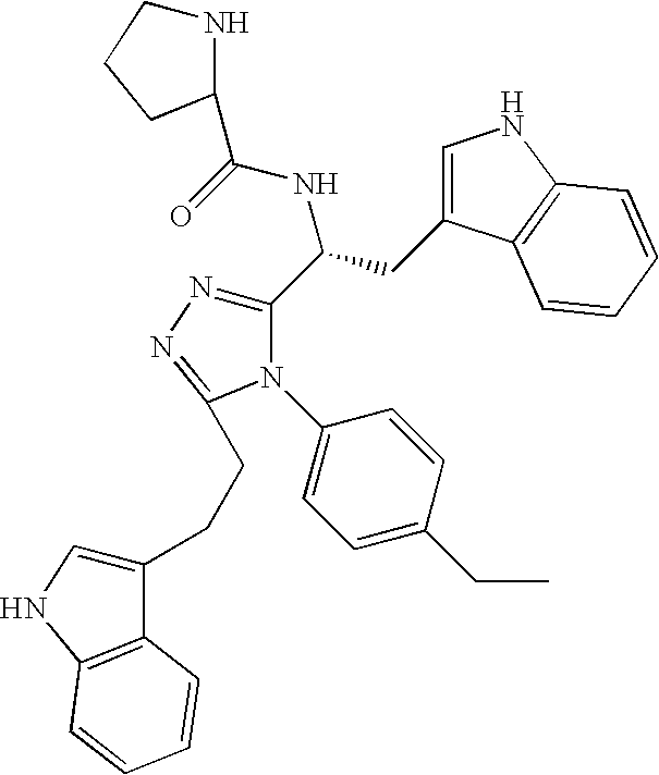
C1(C(CC2=CNC3=C2C=CC=C3)NC(=O)C2NCCC2)=NN=C(CCC2=CNC3=C2C=CC=C3)N1C1=CC=C(CC)C=C1
